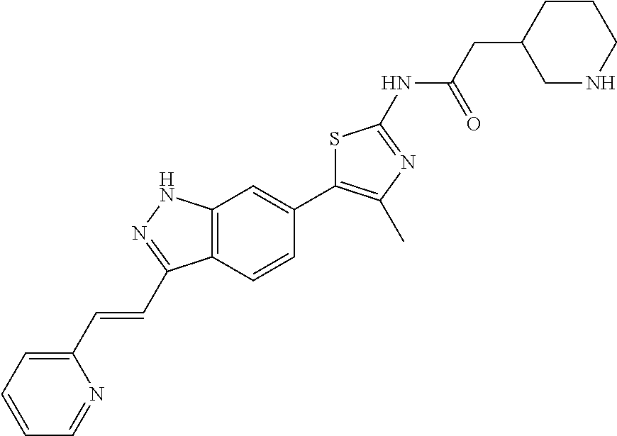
C1C(CC(=O)NC2=NC(C)=C(C3=CC4=C(C=C3)C(C=CC3=CC=CC=N3)=NN4)S2)CNCC1
